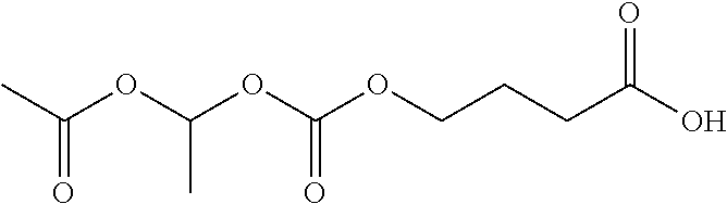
CC(OC(OC(OCCCC(O)=O)=O)C)=O
